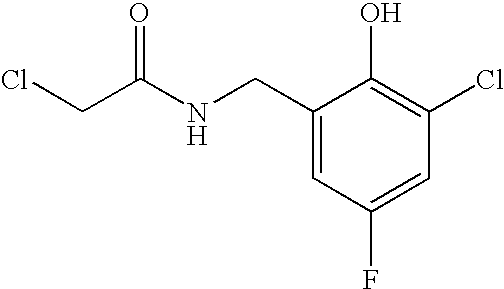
ClCC(NCC1=CC(F)=CC(Cl)=C1O)=O
